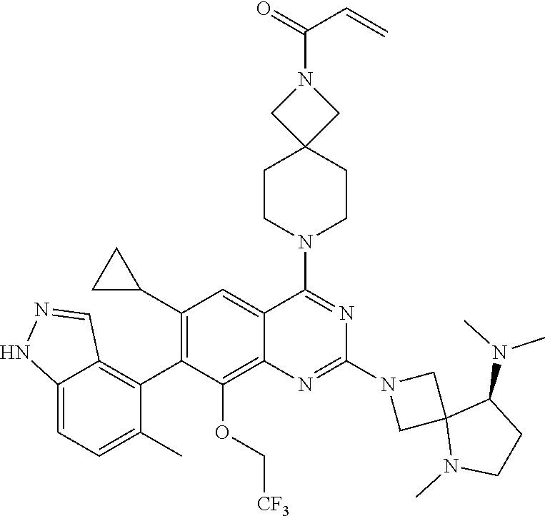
C12=CC=C(C)C(C3=C(C4CC4)C=C4C(=C3OC[CF3])N=C(N3CC5(C3)N(C)CCC5N(C)C)N=C4N3CCC4(CC3)CN(C(C=C)=O)C4)=C1C=NN2
